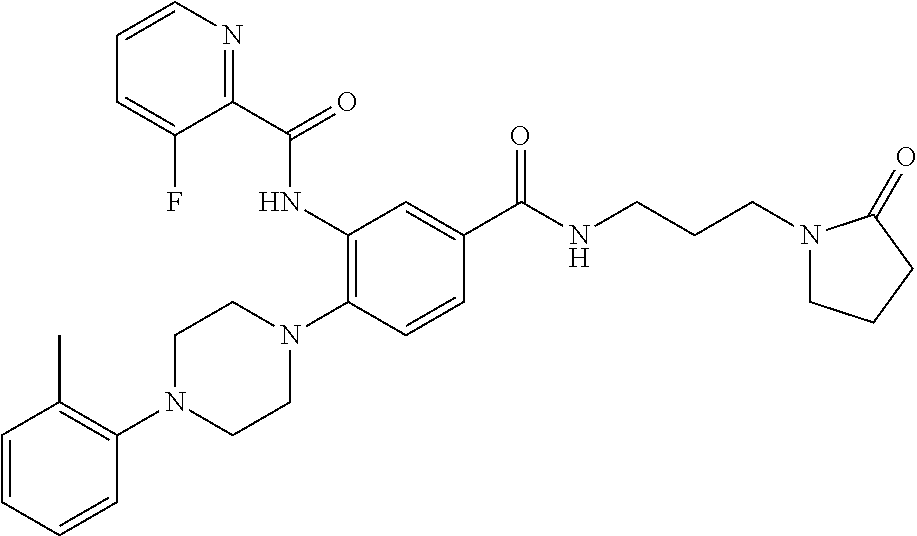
C1=CC=CC(N2CCN(C3=C(NC(C4=NC=CC=C4F)=O)C=C(C(NCCCN4CCCC4=O)=O)C=C3)CC2)=C1C
